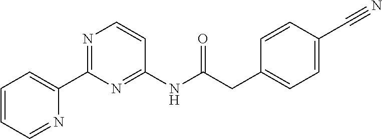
C1(CC(NC2=NC(C3=CC=CC=N3)=NC=C2)=O)=CC=C(C#N)C=C1
